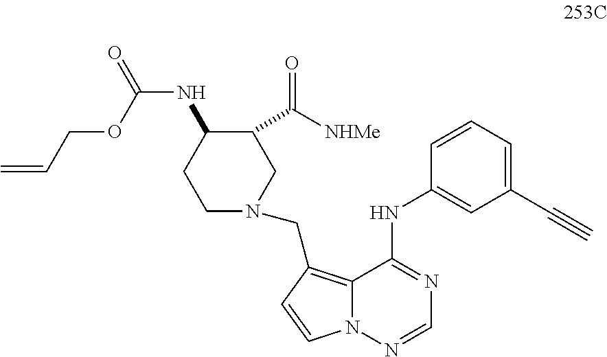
C1(C#C)=CC=CC(NC2=NC=NN3C2=C(CN2CCC(NC(=O)OCC=C)C(C([NHMe])=O)C2)C=C3)=C1
